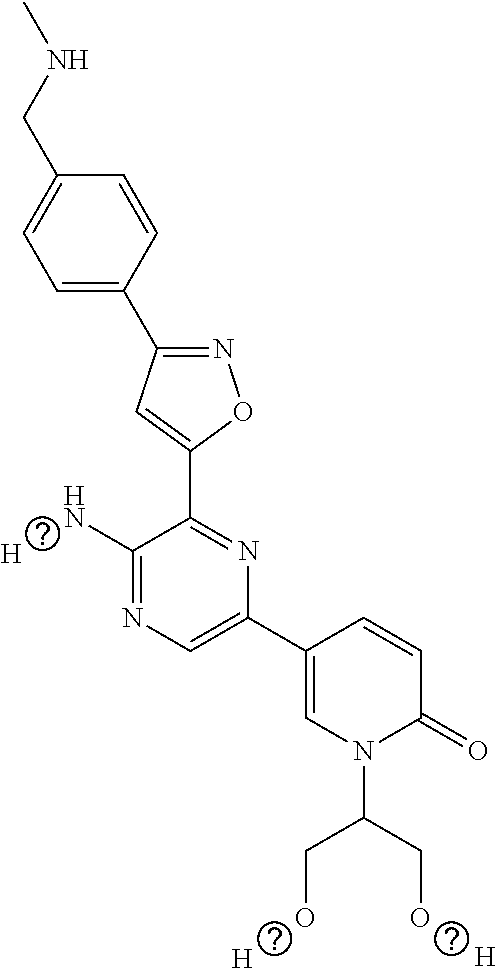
C1=C(C2=NOC(C3=NC(C4=CN(C(CO)CO)C(=O)C=C4)=CN=C3N)=C2)C=CC(CNC)=C1.[H].[H].[H]
